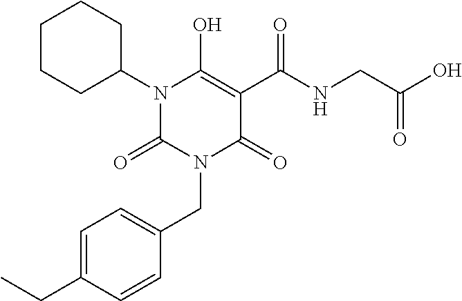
C1=C(CC)C=CC(CN2C(=O)C(C(NCC(O)=O)=O)=C(O)N(C3CCCCC3)C2=O)=C1
